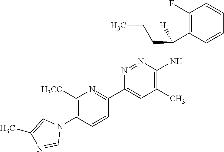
C1([H3CO])=C(N2C=C(C)N=C2)C=CC(C2=CC(C)=C(NC(C3=C(F)C=CC=C3)(CCC)[H])N=N2)=N1
